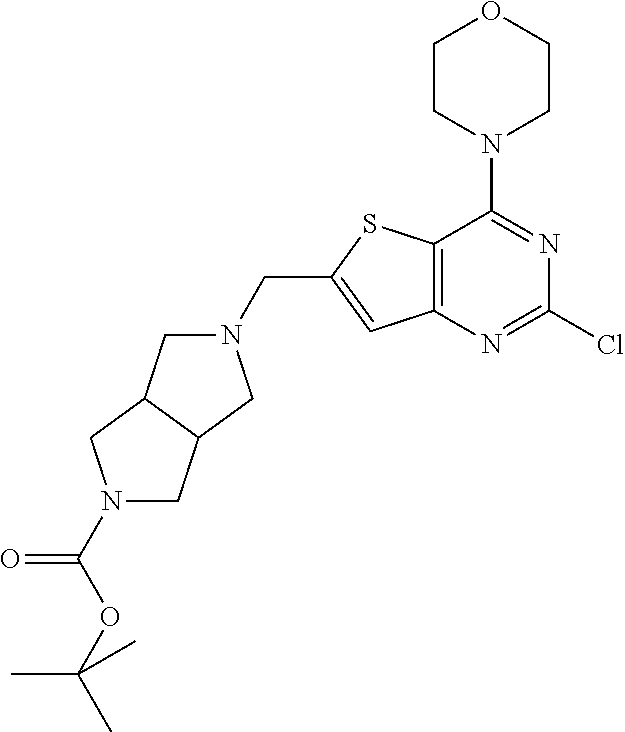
C12=C(N=C(Cl)N=C1N1CCOCC1)C=C(CN1CC3C(C1)CN(C(OC(C)(C)C)=O)C3)S2
